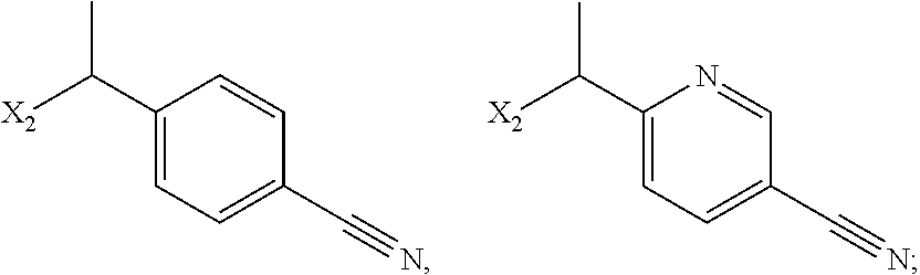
C1(C(C)[X2])=CC=C(C#N)C=C1.C1(C(C)[X2])=CC=C(C#N)C=N1
